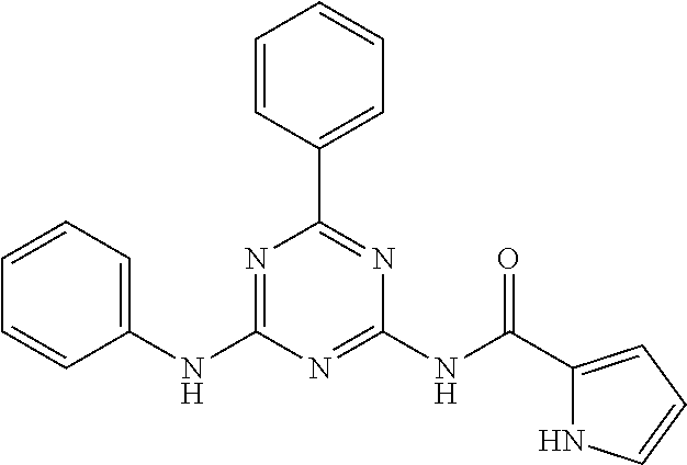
C1(NC2=NC(C3=CC=CC=C3)=NC(NC(C3=CC=CN3)=O)=N2)=CC=CC=C1
